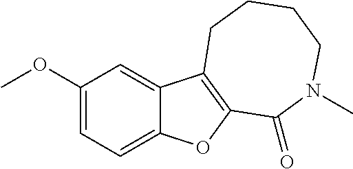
C1(OC)=CC=C2C(=C1)C1=C(O2)C(=O)N(C)CCCC1
